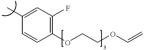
C1(C)=CC(F)=C(OCCOC=C)C=C1
